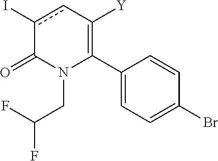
C1(C2=C([Y])cc(I)C(=O)N2CC(F)F)=CC=C(Br)C=C1
